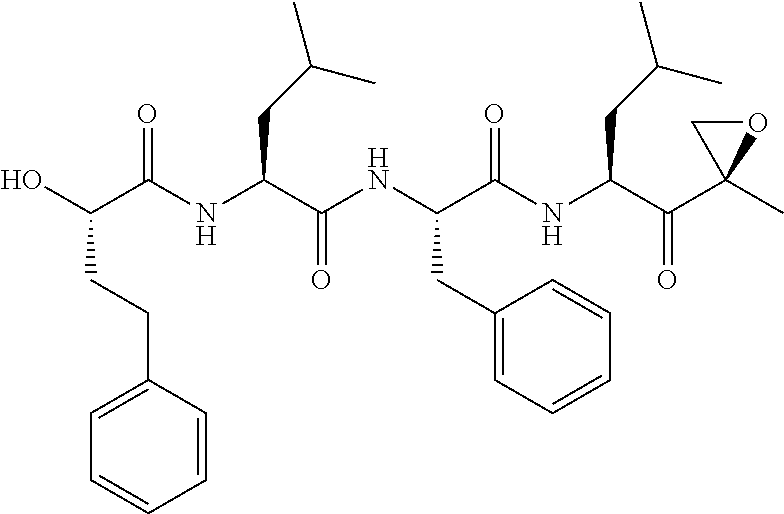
C1(CC(NC(C(NC(C(O)CCC2=CC=CC=C2)=O)CC(C)C)=O)C(NC(C(C2(C)OC2)=O)CC(C)C)=O)=CC=CC=C1
